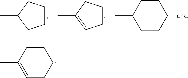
C1(C)=CCCCC1.C1CCC(C)C1.C1CC=C(C)C1.C1(C)CCCCC1
